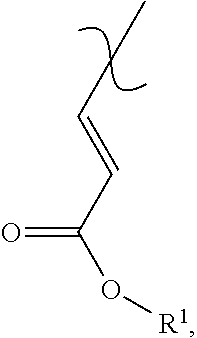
C(CC)=CC(O[R1])=O
